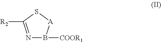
N1=C([R2])S[A]B1[COOR1]
